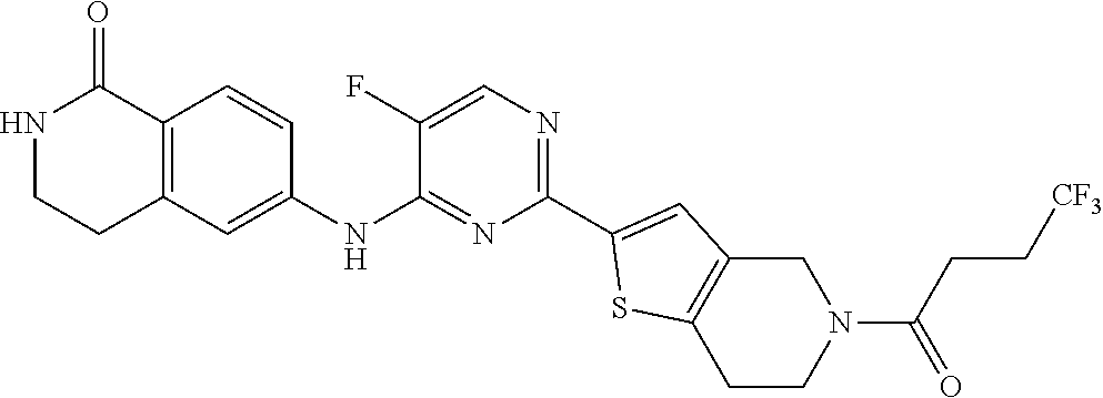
N1CCC2=C(C1=O)C=CC(NC1=NC(C3=CC4=C(S3)CCN(C(CC[CF3])=O)C4)=NC=C1F)=C2
